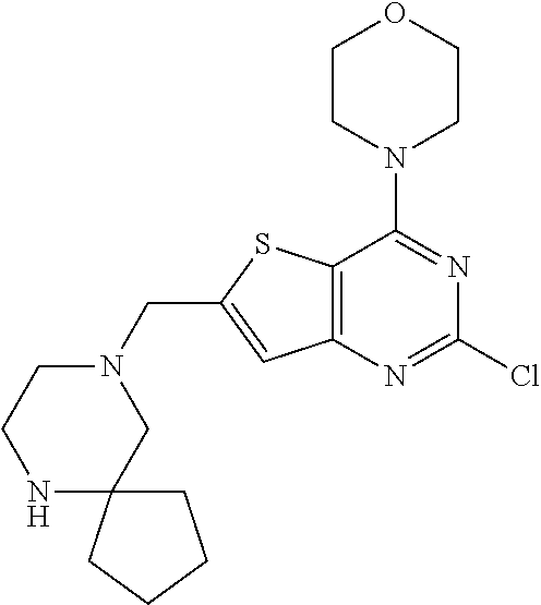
N1CCN(CC2=CC3=C(S2)C(N2CCOCC2)=NC(Cl)=N3)CC12CCCC2
